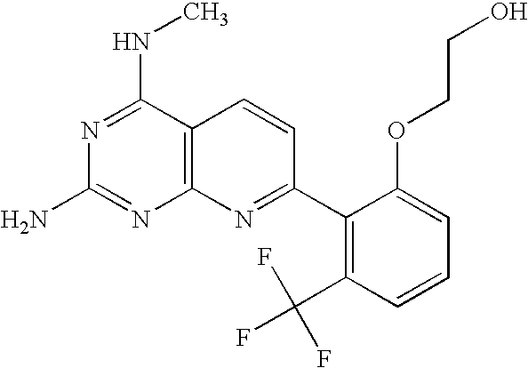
N1=C(NC)C2=C(N=C1N)N=C(C1=C(C(F)(F)F)C=CC=C1OCCO)C=C2
